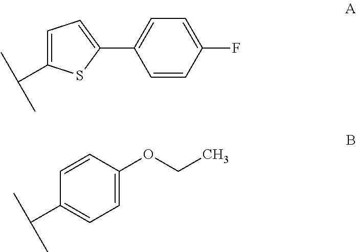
C1=CC(F)=CC=C1C1=CC=C(C(C)C)S1.C1(C(C)C)=CC=C(OCC)C=C1
